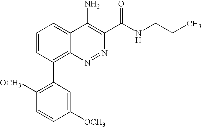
C1=CC(C2=C([OCH3])C=CC([OCH3])=C2)=C2C(=C1)C(N)=C(C(NCCC)=O)N=N2
